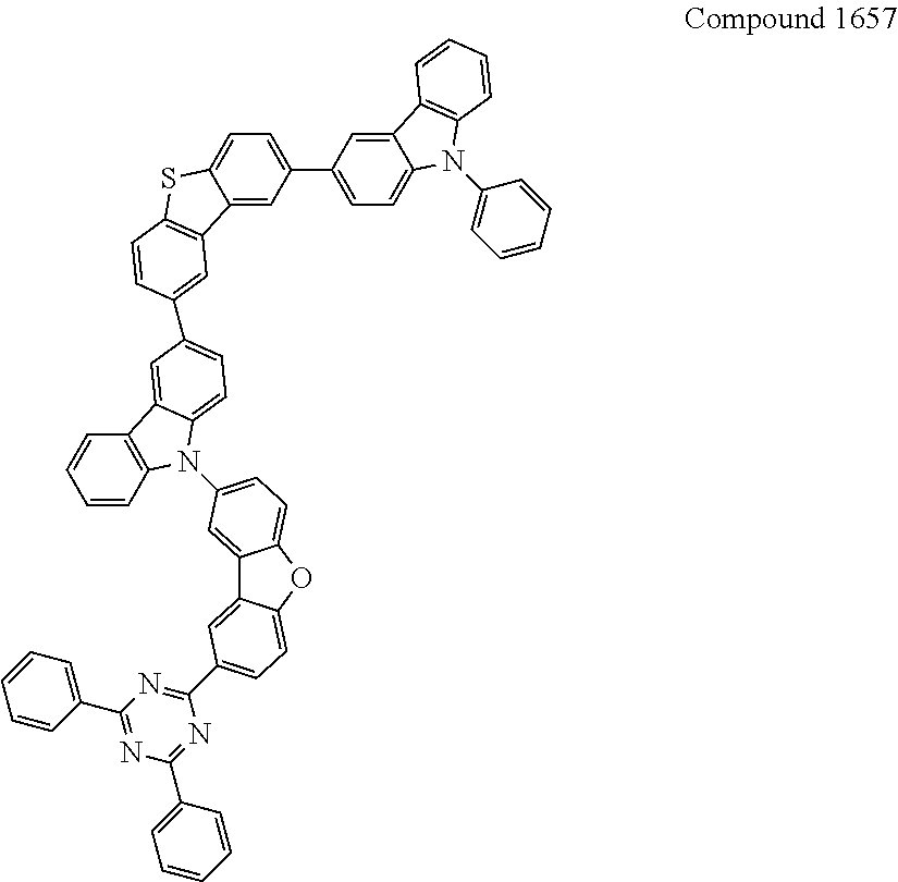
C1=CC=C(C2=NC(C3=CC=CC=C3)=NC(C3=CC=C4C(=C3)C3=CC(N5C6=C(C=CC=C6)C6=CC(C7=CC8=C(SC9=CC=C(C%10=CC=C%11C(=C%10)C%10=C(N%11C%11=CC=CC=C%11)C=CC=C%10)C=C98)C=C7)=CC=C56)=CC=C3O4)=N2)C=C1
